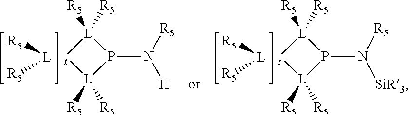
[L]([R5])[R5].[L]1([R5])([R5])[t][L]([R5])([R5])P1N([H])[R5].[L]([R5])[R5].[L]1([R5])([R5])[t][L]([R5])([R5])P1N([SiR3])[R5]
